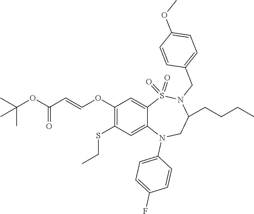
COC1=CC=C(CN2C(CCCC)CN(C3=CC=C(F)C=C3)C3=CC(SCC)=C(OC=CC(OC(C)(C)C)=O)C=C3S2(=O)=O)C=C1
